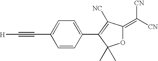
[H]C#CC1=CC=C(C2=C([NC])C(=C([CN])[CN])OC2(C)C)C=C1
